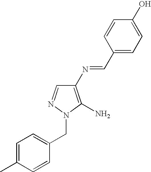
C1(N=CC2=CC=C(O)C=C2)=C(N)N(CC2=CC=C(C)C=C2)N=C1
